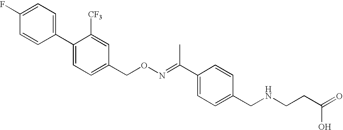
C1([CF3])=CC(CON=C(C2=CC=C(CNCCC(=O)O)C=C2)C)=CC=C1C1=CC=C(F)C=C1
